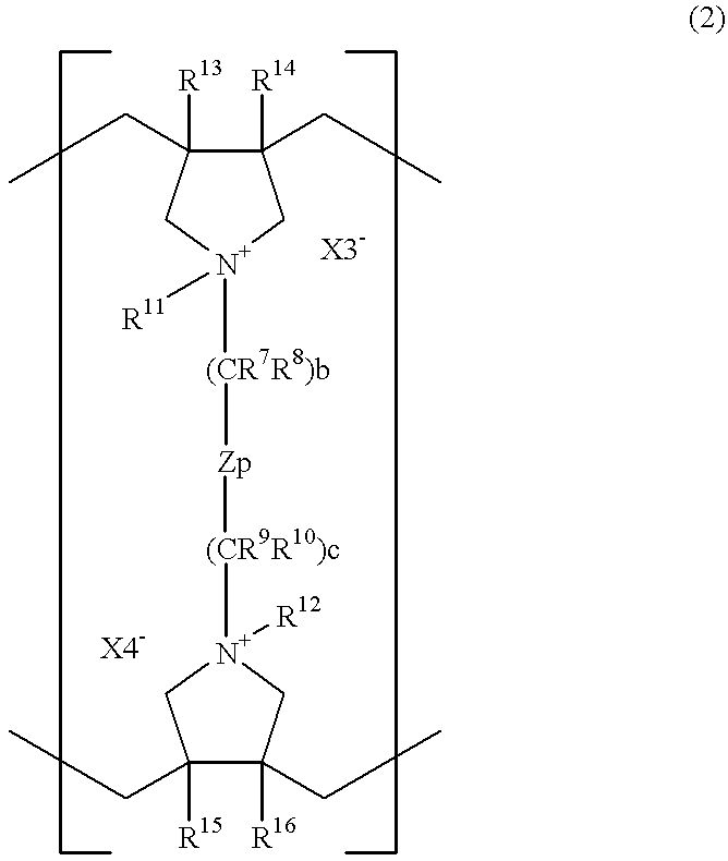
C1([R14])(CC)C([R13])(CC)C[N+]([(CR7R8)b][Zp][(CR9R10)c][N+]2([R12])CC([R16])(CC)C([R15])(CC)C2)([R11])C1
